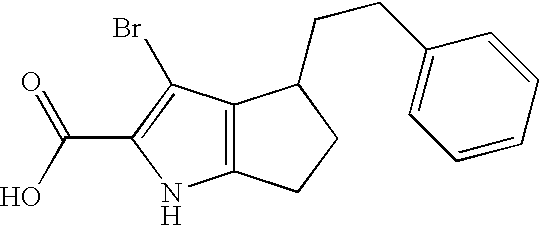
C12=C(C(Br)=C(C(O)=O)N1)C(CCC1=CC=CC=C1)CC2
